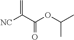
[NC]C(C(OC(C)C)=O)=C
